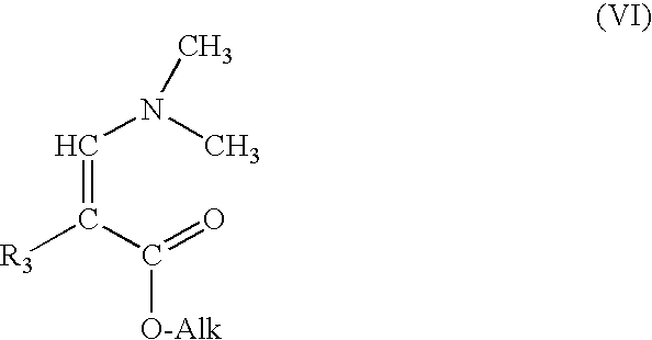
C(=C(C(=O)[O-Alk])[R3])N(C)C
